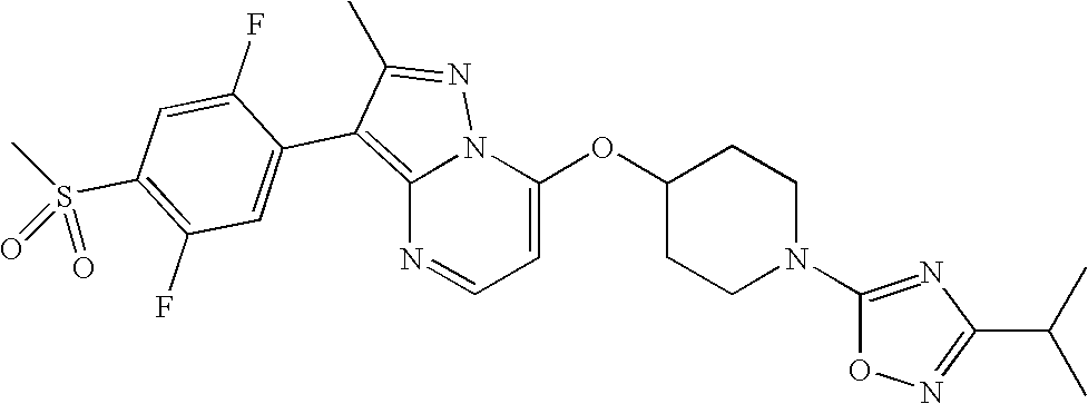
C12=C(C3=CC(F)=C(S(C)(=O)=O)C=C3F)C(C)=NN1C(OC1CCN(C3=NC(C(C)C)=NO3)CC1)=CC=N2
